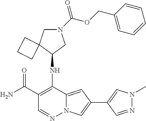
N1(C(OCC2=CC=CC=C2)=O)CC2(C(NC3=C(C(N)=O)C=NN4C3=CC(C3=CN(C)N=C3)=C4)C1)CCC2
